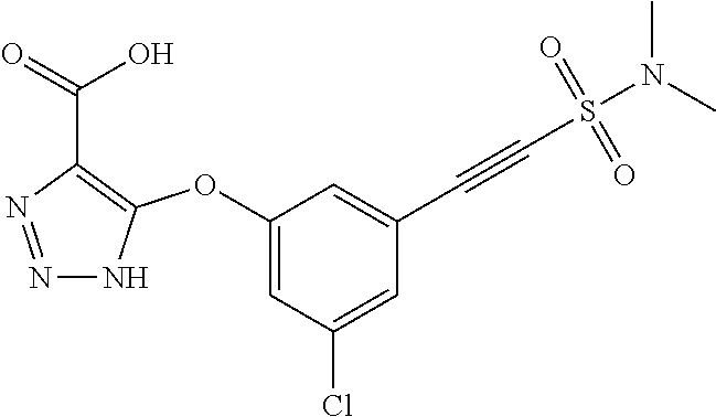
C1(OC2=C(C(=O)O)N=NN2)=CC(Cl)=CC(C#CS(N(C)C)(=O)=O)=C1
